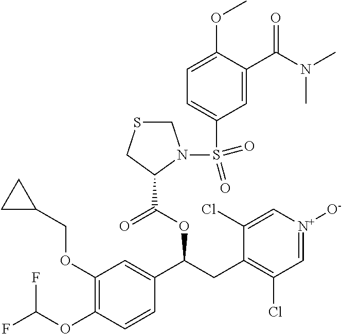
C1(OCC2CC2)=C(OC(F)F)C=CC(C(CC2=C(Cl)C=[N+]([O-])C=C2Cl)OC(=O)C2N(S(=O)(=O)C3=CC=C(OC)C(C(N(C)C)=O)=C3)CSC2)=C1
